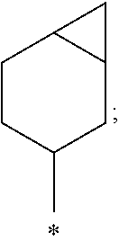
C1CC(C)CC2C1C2
